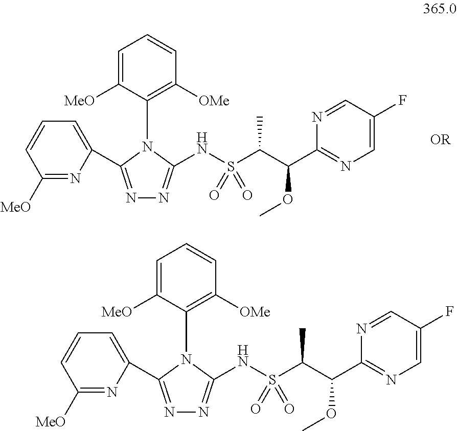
N(S(=O)(=O)C(C)C(OC)C1=NC=C(F)C=N1)C1=NN=C(C2=CC=CC([MeO])=N2)N1C1=C([OMe])C=CC=C1[MeO].N(S(=O)(=O)C(C)C(OC)C1=NC=C(F)C=N1)C1=NN=C(C2=CC=CC([MeO])=N2)N1C1=C([OMe])C=CC=C1[MeO]
